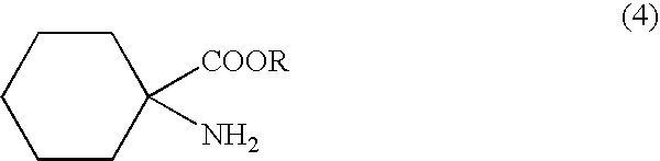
C1CC([COOR])(N)CCC1
